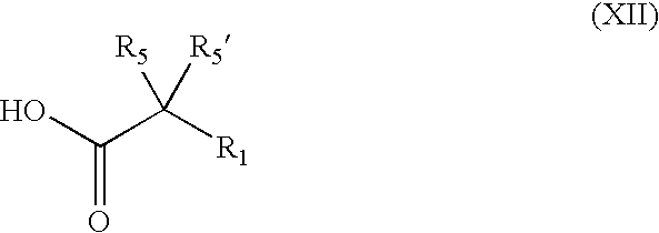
OC(C([R5])([R5])[R1])=O
